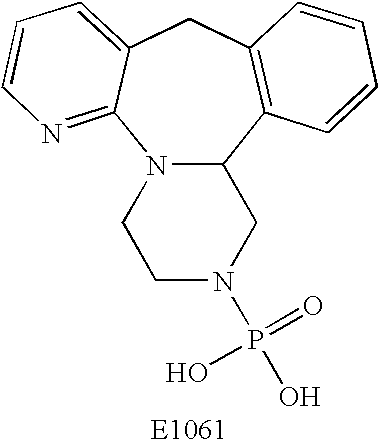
N12C(C3=C(CC4=CC=CN=C14)C=CC=C3)CN(P(O)(=O)O)CC2
